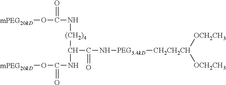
[mPEG20kD]OC(=O)N[(CH2)4]C(C(N[PEG3.4kD][CH2CH2CH]([OCH2CH3])[OCH2CH3])=O)NC(O[mPEG20kD])=O
